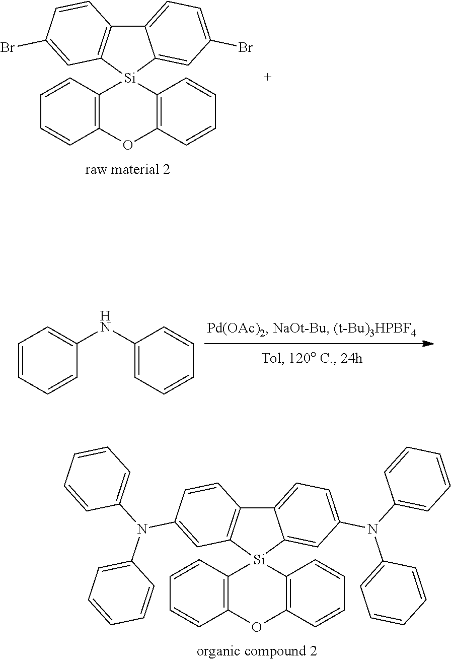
C12=CC=C(Br)C=C1[Si]1(C3=C2C=CC(Br)=C3)C2=C(OC3=C1C=CC=C3)C=CC=C2.C12=CC=C(N(C3=CC=CC=C3)C3=CC=CC=C3)C=C1[Si]1(C3=C2C=CC(N(C2=CC=CC=C2)C2=CC=CC=C2)=C3)C2=C(OC3=C1C=CC=C3)C=CC=C2.C1=CC=CC(NC2=CC=CC=C2)=C1
